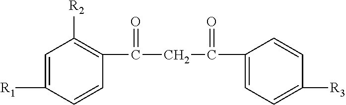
C1=C([R1])C=CC(C(=O)CC(=O)C2=CC=C([R3])C=C2)=C1[R2]
